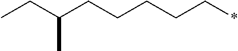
CCC(CCCCC*)C
